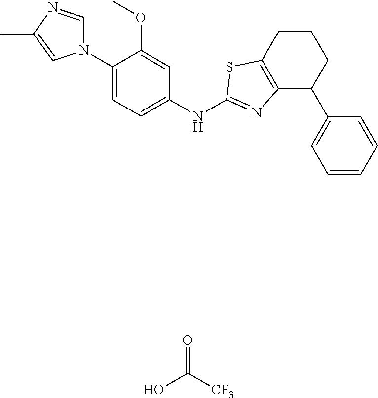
O=C([CF3])O.C1(N2C=NC(C)=C2)=CC=C(NC2=NC3=C(CCCC3C3=CC=CC=C3)S2)C=C1OC
